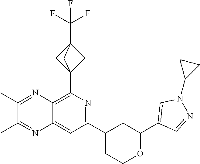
C1(C23CC(C(F)(F)F)(C2)C3)=C2C(=CC(C3CCOC(C4=CN(C5CC5)N=C4)C3)=N1)N=C(C)C(C)=N2
